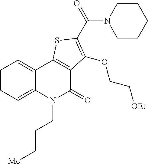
C1=CC=C2C(=C1)C1=C(C(=O)N2CCC[Me])C(OCC[OEt])=C(C(=O)N2CCCCC2)S1
